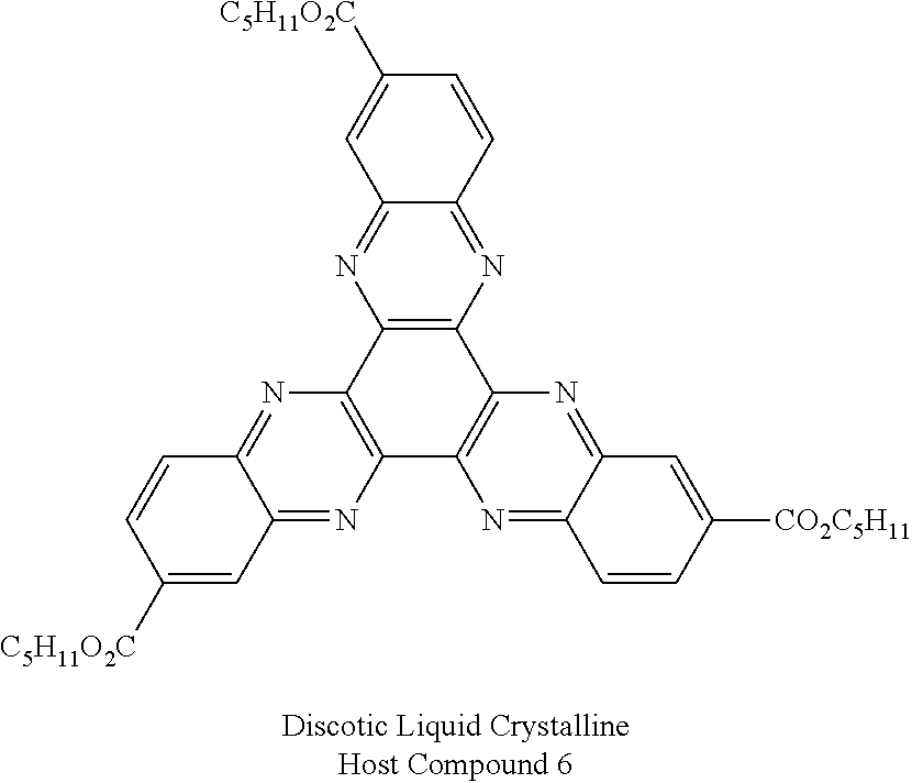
C12=C(N=C3C(=N1)C=C([C5H11O2C])C=C3)C1=C(C3=C2N=C2C(=N3)C=C([C5H11O2C])C=C2)N=C2C(=N1)C=C([CO2C5H11])C=C2
